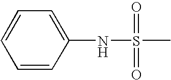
C1=CC(NS(C)(=O)=O)=CC=C1
